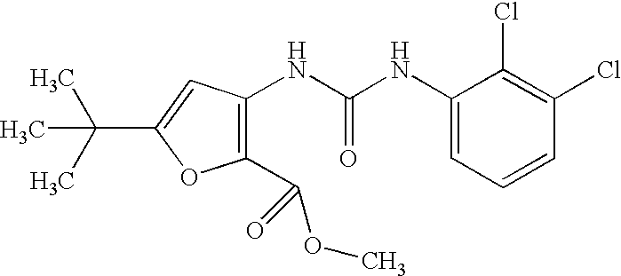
C1(C(OC)=O)=C(NC(NC2=CC=CC(Cl)=C2Cl)=O)C=C(C(C)(C)C)O1
